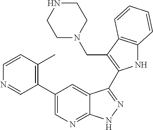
C1(C2=CN=C3C(=C2)C(C2=C(CN4CCNCC4)C4=C(N2)C=CC=C4)=NN3)=C(C)C=CN=C1
